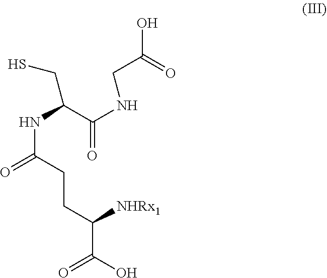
N(C(C(NCC(=O)O)=O)CS)C(=O)CCC(C(O)=O)[NHRx1]
